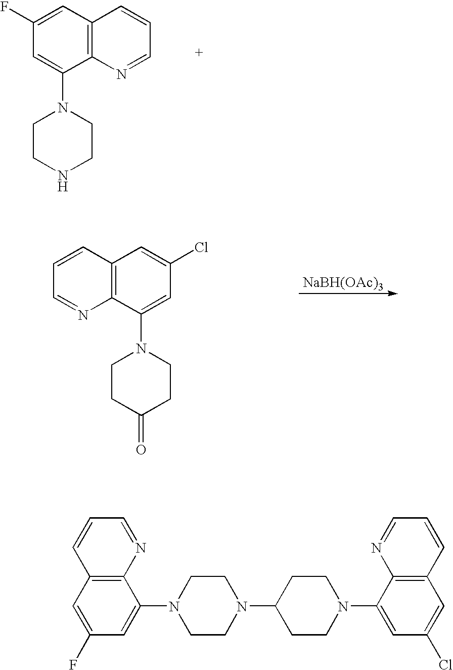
C1(F)=CC2=C(C(N3CCNCC3)=C1)N=CC=C2.[NaBH(OAc)3].C1=CC2=C(N=C1)C(N1CCC(=O)CC1)=CC(Cl)=C2.C1=C(F)C=C(N2CCN(C3CCN(C4=CC(Cl)=CC5=C4N=CC=C5)CC3)CC2)C2=C1C=CC=N2
